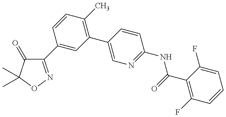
C1(C2=CC(C3=CN=C(NC(=O)C4=C(F)C=CC=C4F)C=C3)=C(C)C=C2)=NOC(C)(C)C1=O
